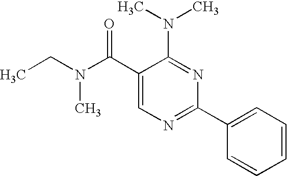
C1(C(N(CC)C)=O)=CN=C(C2=CC=CC=C2)N=C1N(C)C
